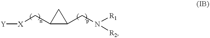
[Y][X]CC1CC1CN([R1])[R2]
